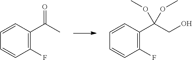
C1(F)=C(C(C)=O)C=CC=C1.C1(F)=C(C(CO)(OC)OC)C=CC=C1
